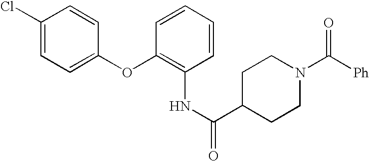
C1(Cl)=CC=C(OC2=C(NC(=O)C3CCN(C([Ph])=O)CC3)C=CC=C2)C=C1
